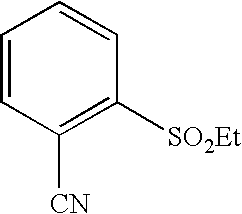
C1=CC([CN])=C([SO2Et])C=C1
